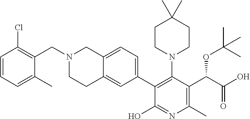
N1(CC2=C(Cl)C=CC=C2C)CCC2=CC(C3=C(N4CCC(C)(C)CC4)C(C(C(=O)O)OC(C)(C)C)=C(C)N=C3O)=CC=C2C1
